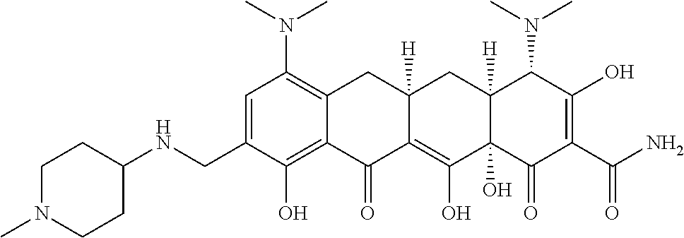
C1=C(CNC2CCN(C)CC2)C(O)=C2C(=C1N(C)C)CC1([H])C(=C(O)C3(O)C([H])(C1)C(N(C)C)C(O)=C(C(N)=O)C3=O)C2=O
